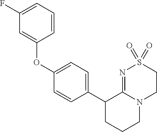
C1(OC2=CC(F)=CC=C2)=CC=C(C2CCCN3C2=NS(=O)(=O)CC3)C=C1
